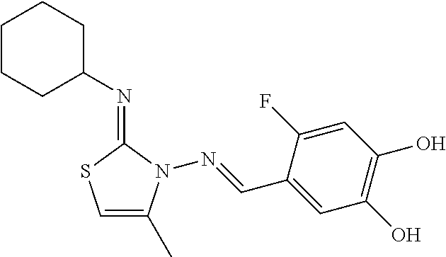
C1CCC(N=C2SC=C(C)N2N=CC2=CC(O)=C(O)C=C2F)CC1
